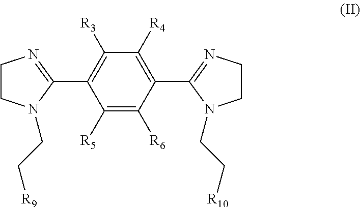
C1([R3])=C(C2=NCCN2CC[R9])C([R5])=C([R6])C(C2=NCCN2CC[R10])=C1[R4]
